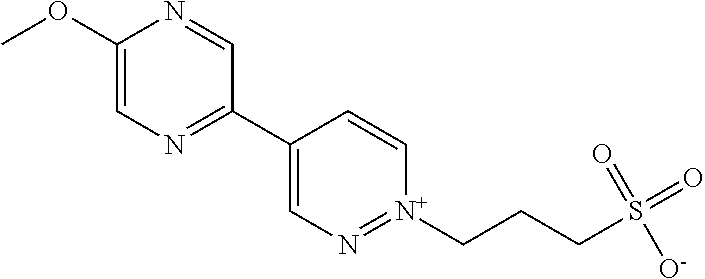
C1(OC)=CN=C(C2=CN=[N+](CCCS(=O)([O-])=O)C=C2)C=N1
